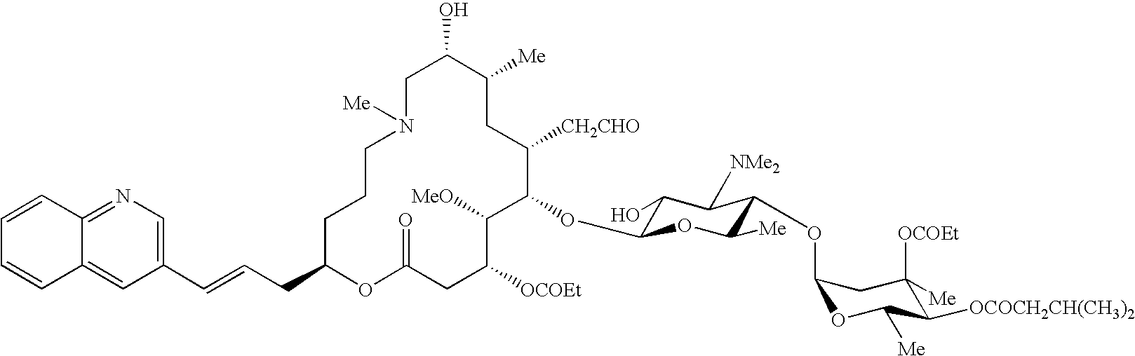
C1C(O)C([Me])CC([CH2CHO])C(OC2C(O)C([NMe2])C(OC3OC([Me])C([OCOCH2CH(CH3)2])C([OCOEt])([Me])C3)C([Me])O2)C([MeO])C([OCOEt])CC(=O)OC(CC=CC2=CN=C3C(=C2)C=CC=C3)CCCN1[Me]
